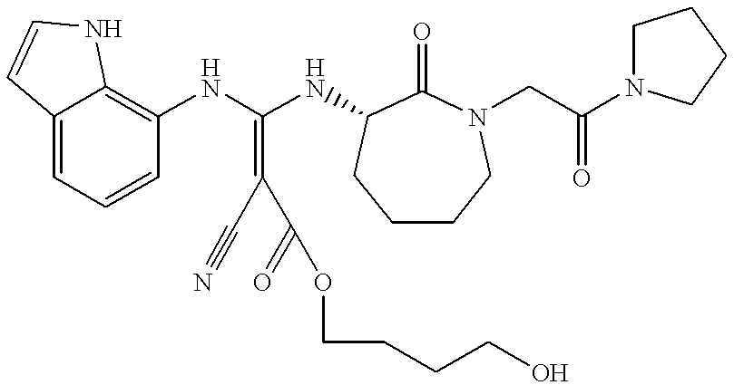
C12=CC=CC(NC(NC3C(=O)N(CC(=O)N4CCCC4)CCCC3)=C(C#N)C(=O)OCCCCO)=C1NC=C2
